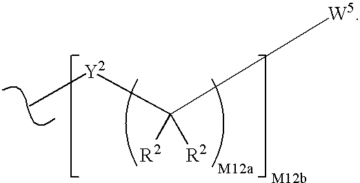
C([W5])([R2])([R2])[Y2]C
